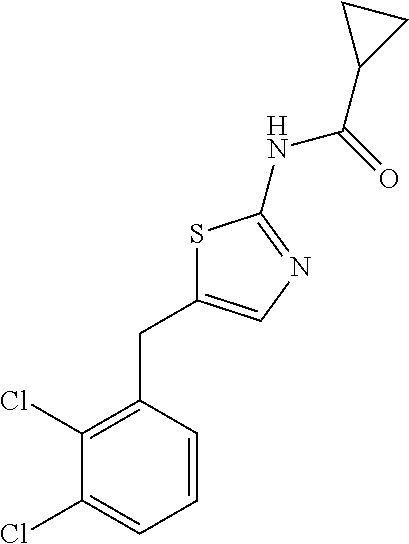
C1=CC(CC2=CN=C(NC(C3CC3)=O)S2)=C(Cl)C(Cl)=C1
